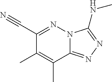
C1(C#N)=NN2C(=NN=C2NC)C(C)=C1C
